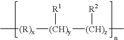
C[(R)x][(CH)y]([(CH)z]([R2])C)[R1]
